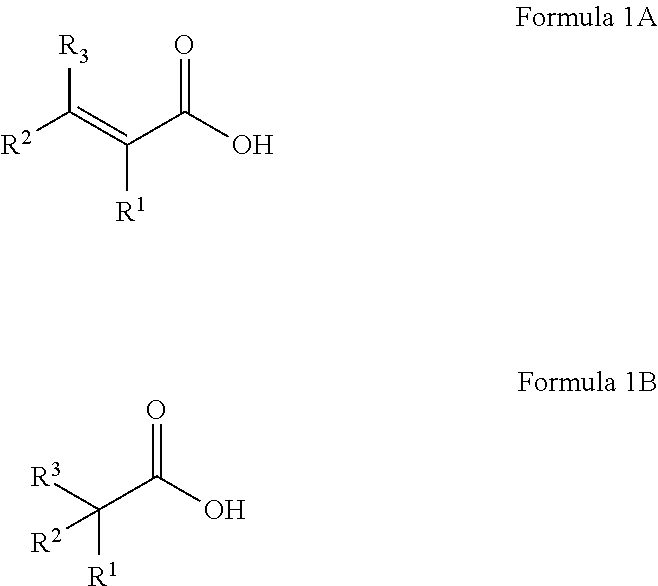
[R2]C(=C(C(O)=O)[R1])[R3].[R3]C(C(O)=O)([R1])[R2]
